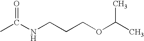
CC(NCCCOC(C)C)=O
